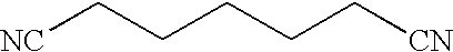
[NC]CCCCC[CN]
